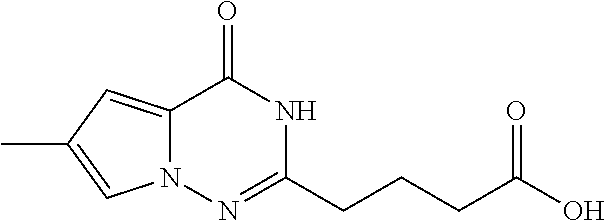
C12=CC(C)=CN1N=C(CCCC(O)=O)NC2=O
